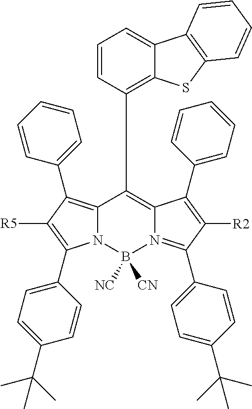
N12C(=C(C3=CC=CC=C3)C([R5])=C1C1=CC=C(C(C)(C)C)C=C1)C(C1=C3C(=CC=C1)C1=C(S3)C=CC=C1)=C1N(=C(C3=CC=C(C(C)(C)C)C=C3)C([R2])=C1C1=CC=CC=C1)B2([NC])[CN]
